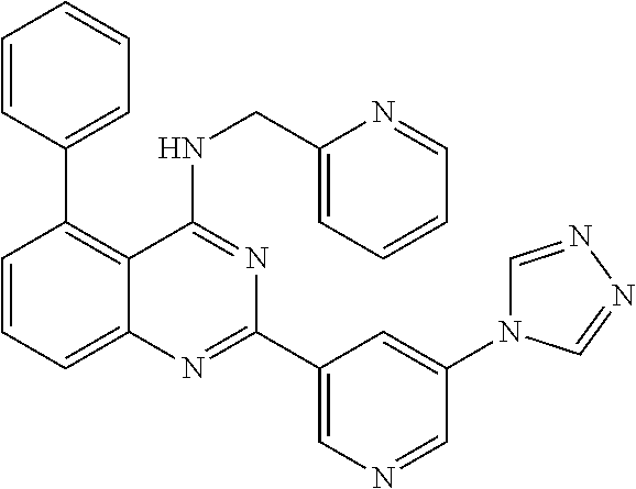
C1=CC=C2C(=C1C1=CC=CC=C1)C(NCC1=CC=CC=N1)=NC(C1=CN=CC(N3C=NN=C3)=C1)=N2
